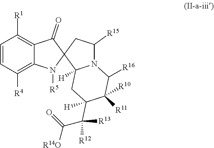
C1=CC([R4])=C2C(=C1[R1])C(=O)C1(N2[R5])C2([H])N(C([R15])C1)C([R16])C([R10])([R11])C(C([R13])([R12])C(=O)[R14O])([H])C2
